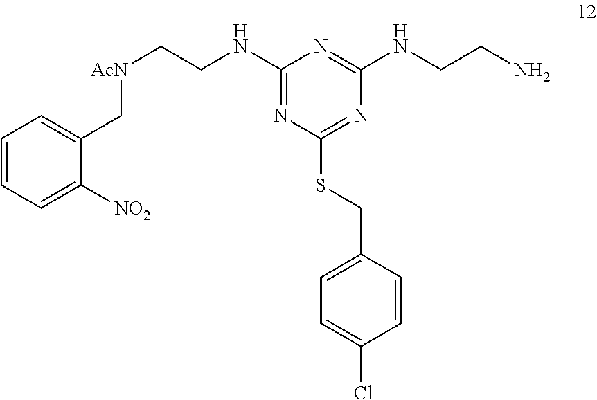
C1=CC=C([NO2])C(C[AcN]CCNC2=NC(SCC3=CC=C(Cl)C=C3)=NC(NCCN)=N2)=C1
